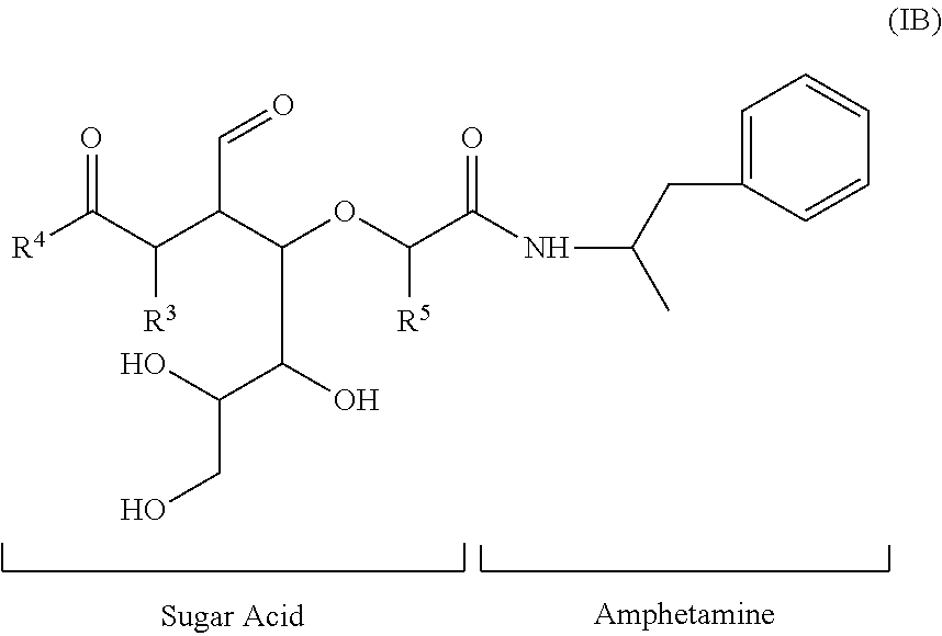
C1=C(CC(NC(C(OC(C(C(C([R4])=O)[R3])C=O)C(O)C(O)CO)[R5])=O)C)C=CC=C1
